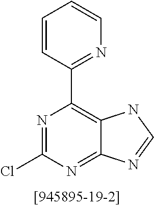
N1=C(Cl)N=C2C(=C1C1=NC=CC=C1)NC=N2
